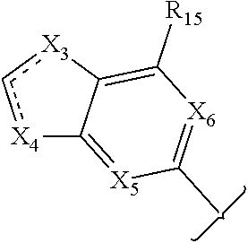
[X4]1c[X3]C2=C([R15])[X6]=C(C)[X5]=C12
